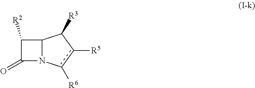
C1([R2])C(=O)N2C1C([R3])c([R5])c2[R6]
